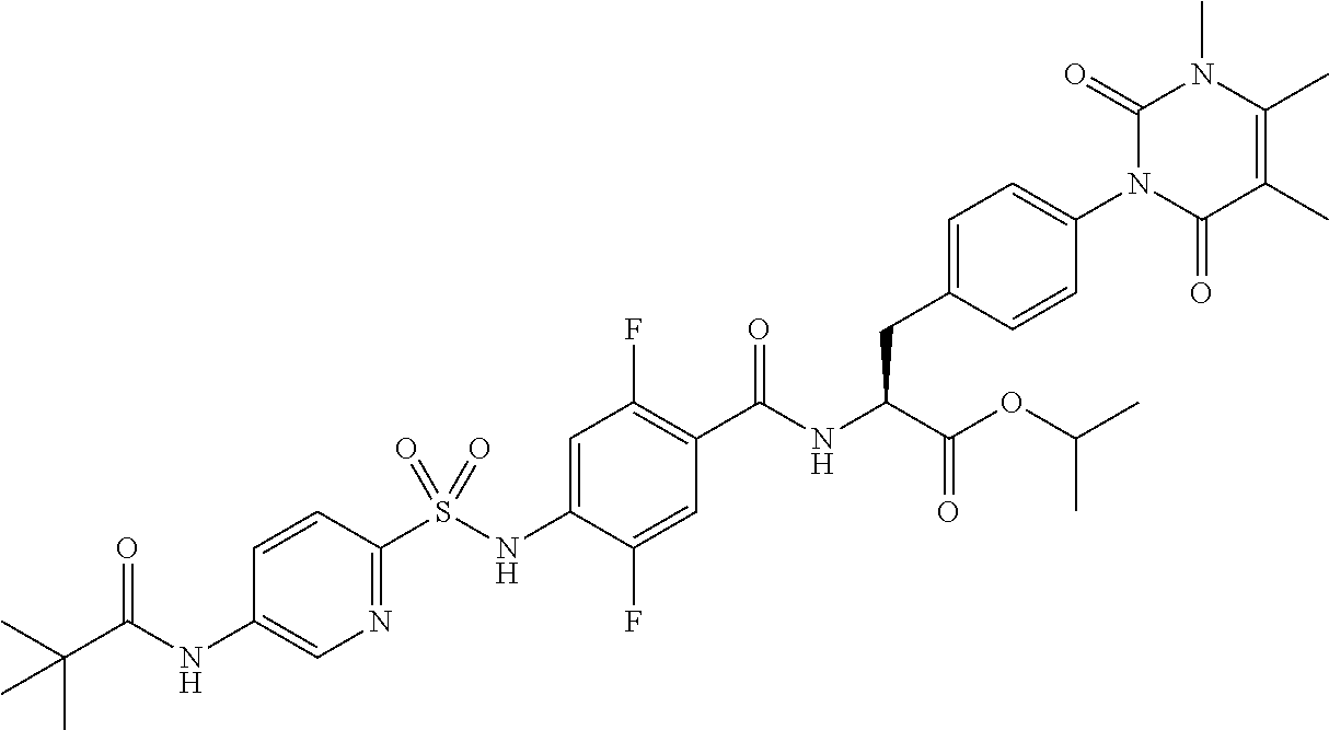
N1=C(S(NC2=CC(F)=C(C(NC(C(=O)OC(C)C)CC3=CC=C(N4C(=O)C(C)=C(C)N(C)C4=O)C=C3)=O)C=C2F)(=O)=O)C=CC(NC(C(C)(C)C)=O)=C1
